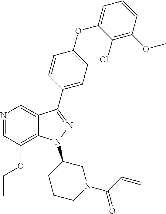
N1=CC(OCC)=C2C(=C1)C(C1=CC=C(OC3=CC=CC(OC)=C3Cl)C=C1)=NN2C1CCCN(C(=O)C=C)C1
